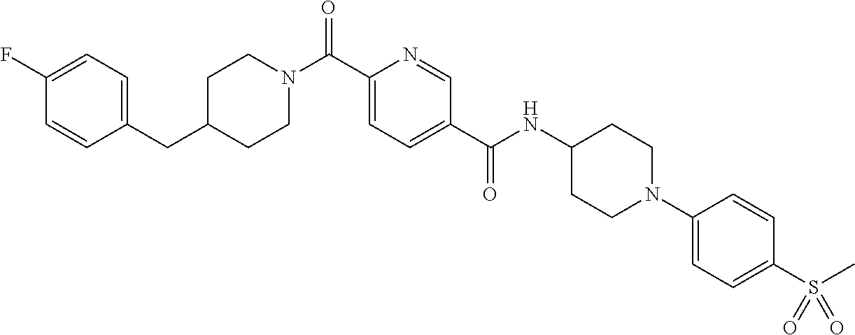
C(C1=CC=C(C(NC2CCN(C3=CC=C(S(C)(=O)=O)C=C3)CC2)=O)C=N1)(=O)N1CCC(CC2=CC=C(F)C=C2)CC1
